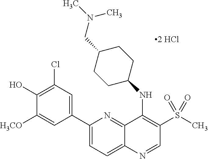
C1(C2=CC(Cl)=C(O)C([H3CO])=C2)=CC=C2C(=N1)C(NC1CCC(CN(C)C)CC1)=C(S(=O)(C)=O)C=N2
